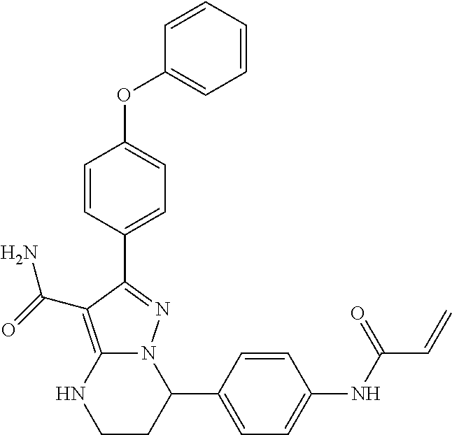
C1(C2N3C(=C(C(=O)N)C(C4=CC=C(OC5=CC=CC=C5)C=C4)=N3)NCC2)=CC=C(NC(C=C)=O)C=C1
